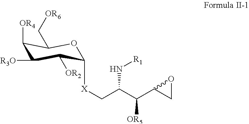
C1([OR4])C([R3O])C([OR2])C([X]CC(C(C2CO2)[OR5])N[R1])OC1C[OR6]
